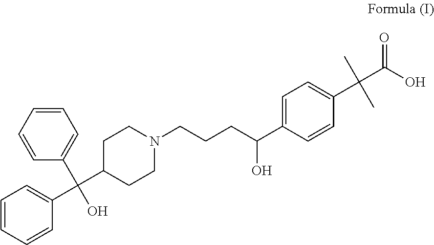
C1=CC(C(C2=CC=CC=C2)(C2CCN(CCCC(C3=CC=C(C(C(=O)O)(C)C)C=C3)O)CC2)O)=CC=C1
